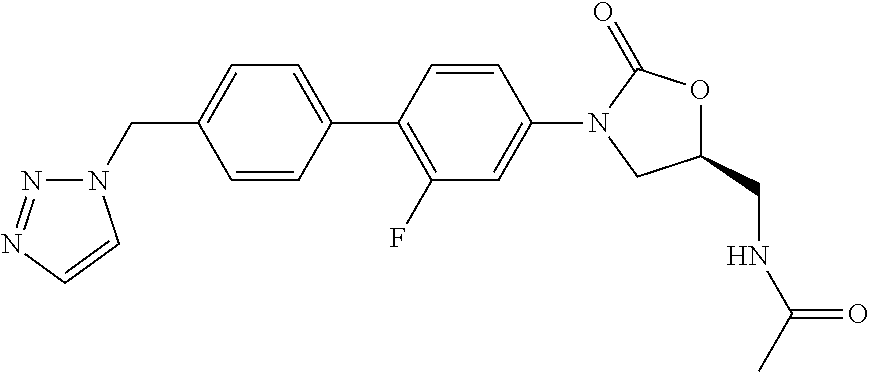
N1(CC2=CC=C(C3=C(F)C=C(N4CC(CNC(C)=O)OC4=O)C=C3)C=C2)N=NC=C1
